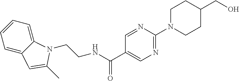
C1=C2C(=CC=C1)N(CCNC(C1=CN=C(N3CCC(CO)CC3)N=C1)=O)C(C)=C2
